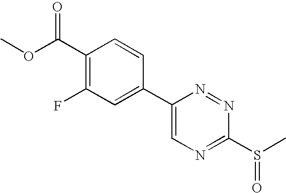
C1(C2=CC(F)=C(C(OC)=O)C=C2)=CN=C(S(C)=O)N=N1
